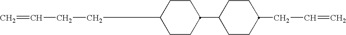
C1C(C2CCC(CCC=C)CC2)CCC(CC=C)C1
